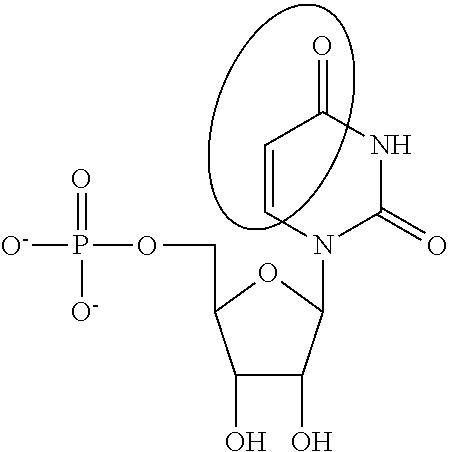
C1(O)C(O)C(N2C(=O)NC(=O)C=C2)OC1COP([O-])(=O)[O-]
